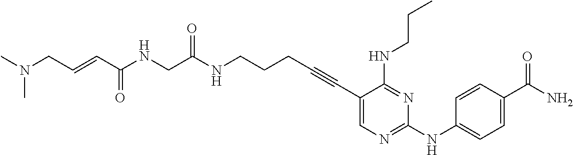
C1(C#CCCCNC(=O)CNC(C=CCN(C)C)=O)=CN=C(NC2=CC=C(C(N)=O)C=C2)N=C1NCCC
